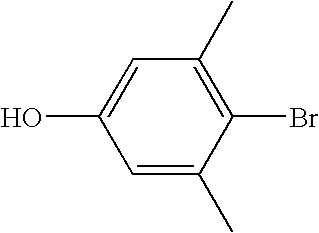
C1=C(C)C(Br)=C(C)C=C1O
